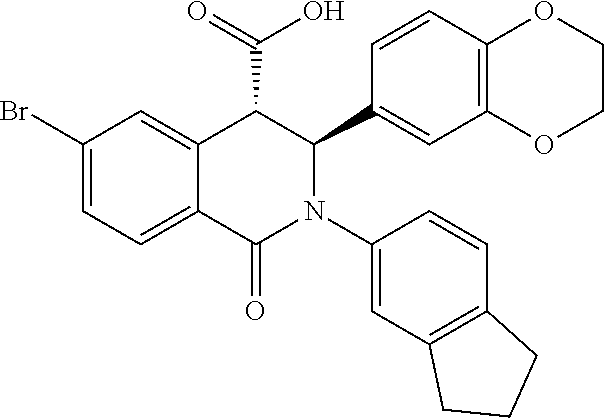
C1=C(Br)C=C2C(=C1)C(=O)N(C1=CC3=C(C=C1)CCC3)C(C1=CC3=C(C=C1)OCCO3)C2C(=O)O
